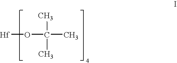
[Hf]OC(C)(C)C
